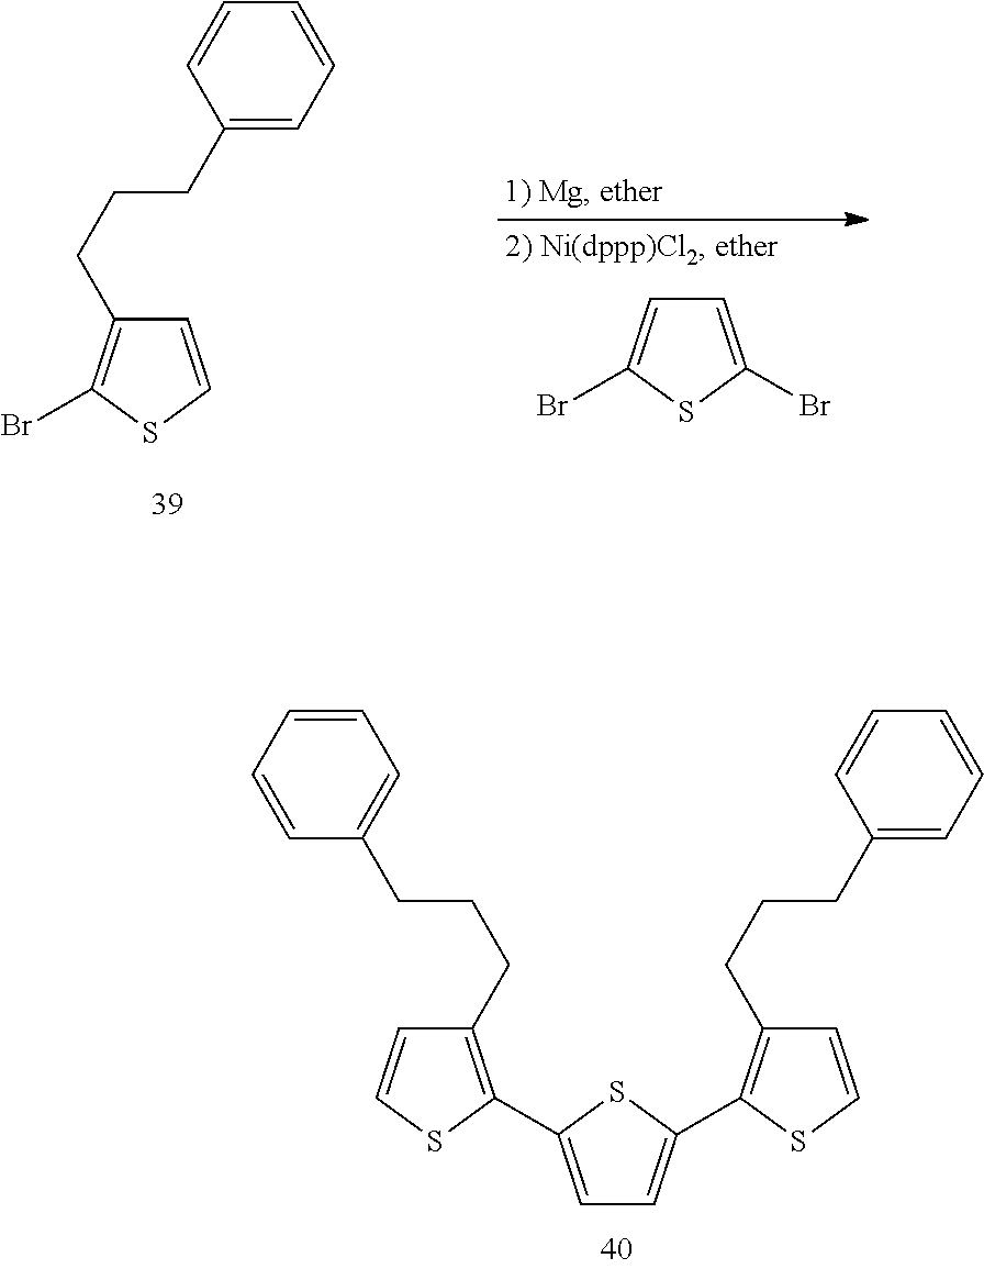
C1=C(C2=C(CCCC3=CC=CC=C3)C=CS2)SC(C2=C(CCCC3=CC=CC=C3)C=CS2)=C1.C1=C(Br)SC(Br)=C1.C1(CCCC2=C(Br)SC=C2)=CC=CC=C1
